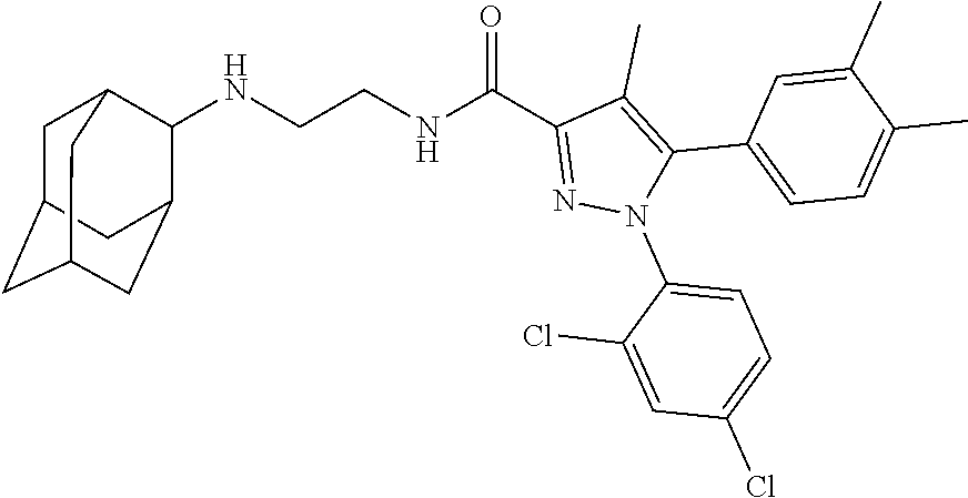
N(CCNC(C1=NN(C2=CC=C(Cl)C=C2Cl)C(C2=CC=C(C)C(C)=C2)=C1C)=O)C1C2CC3CC(CC1C3)C2
